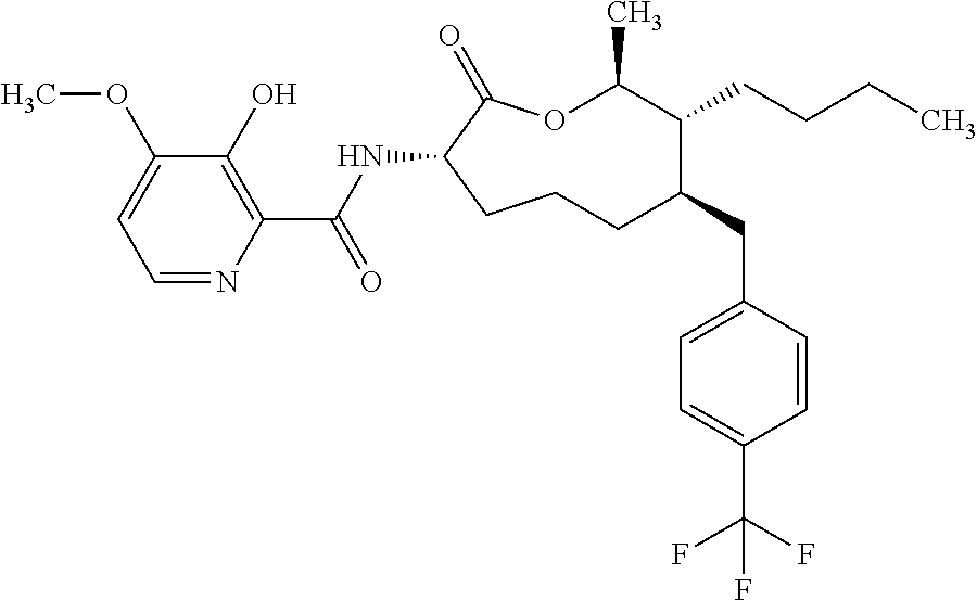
C1CC(NC(C2=C(O)C(OC)=CC=N2)=O)C(=O)OC(C)C(CCCC)C(CC2=CC=C(C(F)(F)F)C=C2)C1
